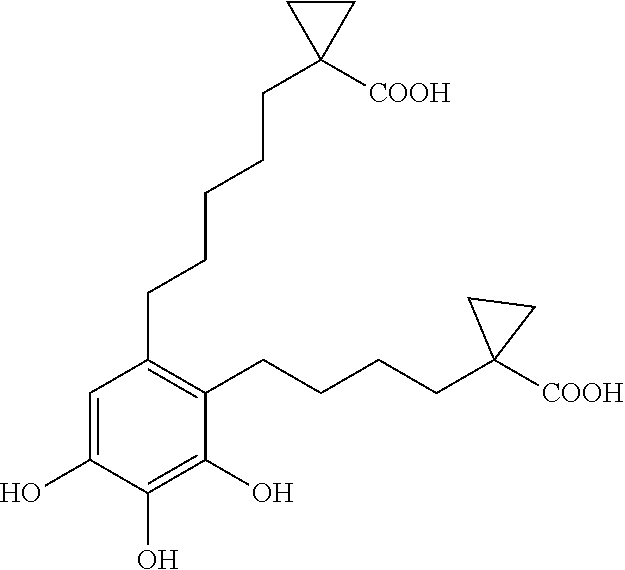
C1(CCCCCC2([COOH])CC2)=C(CCCCC2([COOH])CC2)C(O)=C(O)C(O)=C1
